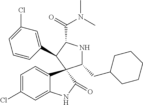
C1=C(Cl)C=C2C(=C1)C1(C(=O)N2)C(CC2CCCCC2)NC(C(=O)N(C)C)C1C1=CC(Cl)=CC=C1
